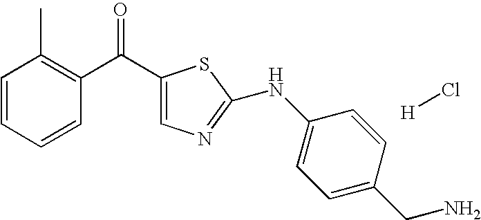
C1=CC=CC(C(C2=CN=C(NC3=CC=C(CN)C=C3)S2)=O)=C1C.[H]Cl
